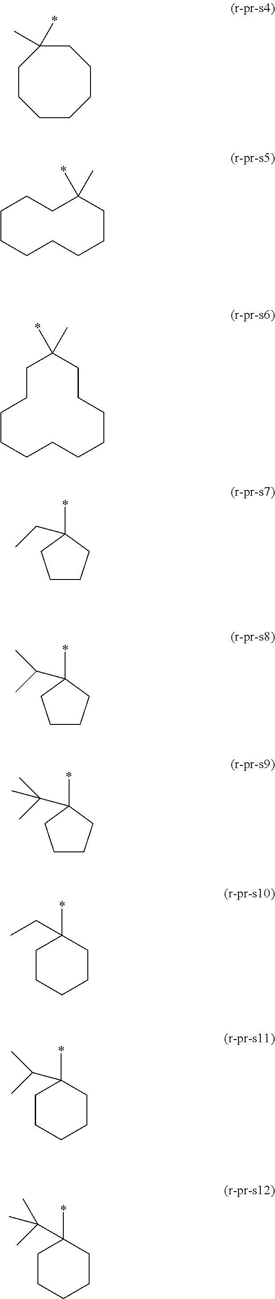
C1CCCCCCCCC(*)(C)CC1.C1CCCCCCC1(C)*.C1CCCCCCC(*)(C)CC1.C1CCC(*)(CC)C1.C1CCC(*)(C(C)C)C1.C1CCC(*)(C(C)(C)C)C1.C1CCCCC1(CC)*.C1CCCCC1(*)C(C)C.C1CCCCC1(*)C(C)(C)C
